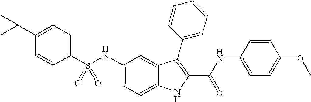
C1(C(C)(C)C)=CC=C(S(NC2=CC=C3C(=C2)C(C2=CC=CC=C2)=C(C(NC2=CC=C(OC)C=C2)=O)N3)(=O)=O)C=C1
